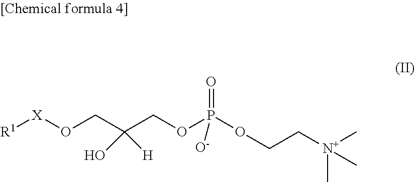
[R1][X]OCC(COP(OCC[N+](C)(C)C)(=O)[O-])(O)[H]
